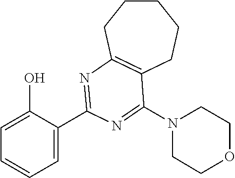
C1CCC2=C(CC1)C(N1CCOCC1)=NC(C1=CC=CC=C1O)=N2
